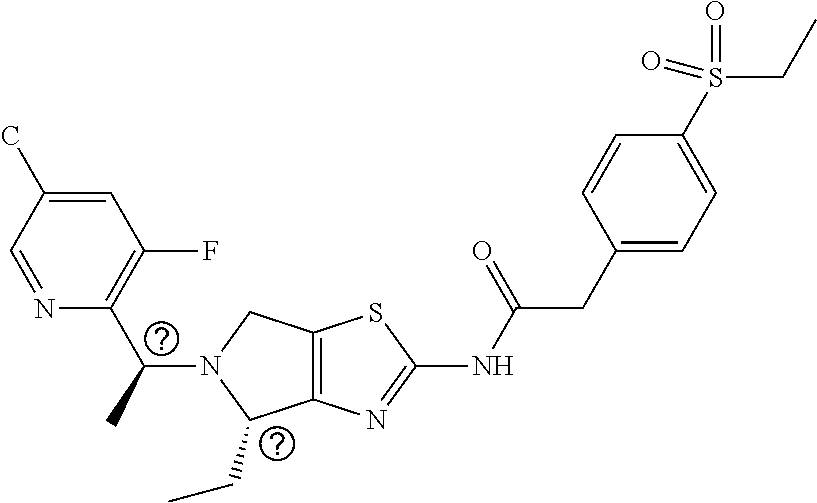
C12=C(N=C(NC(CC3=CC=C(S(CC)(=O)=O)C=C3)=O)S1)C(CC)N(C(C1=C(F)C=C(C)C=N1)C)C2
